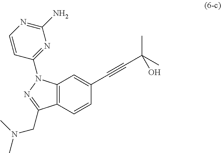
C12=C(C=CC(C#CC(C)(O)C)=C1)C(CN(C)C)=NN2C1=NC(N)=NC=C1
